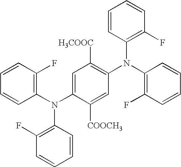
C1=CC(N(C2=CC([H3COOC])=C(N(C3=C(F)C=CC=C3)C3=C(F)C=CC=C3)C=C2[COOCH3])C2=C(F)C=CC=C2)=C(F)C=C1
